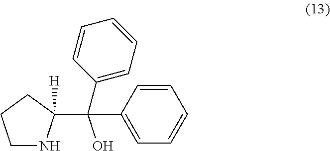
C1NC(C(O)(C2=CC=CC=C2)C2=CC=CC=C2)([H])CC1
